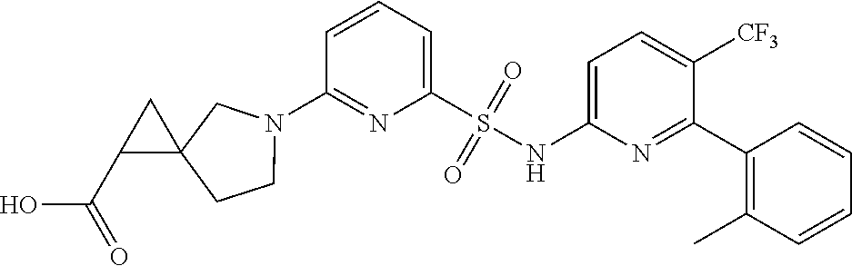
N1(C2=NC(S(NC3=CC=C([CF3])C(C4=C(C)C=CC=C4)=N3)(=O)=O)=CC=C2)CCC2(C1)CC2C(=O)O
